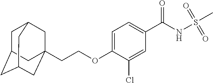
C1=C(C(NS(C)(=O)=O)=O)C=C(Cl)C(OCCC23CC4CC(CC(C2)C4)C3)=C1
